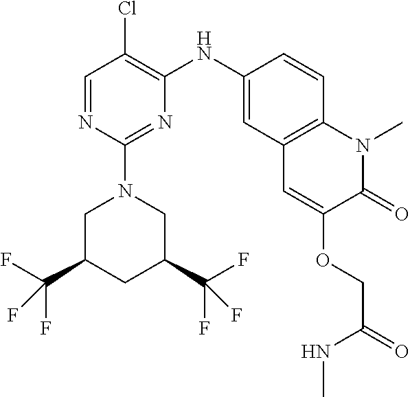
C1=NC(N2CC(C(F)(F)F)CC(C(F)(F)F)C2)=NC(NC2=CC3=C(C=C2)N(C)C(=O)C(OCC(NC)=O)=C3)=C1Cl
